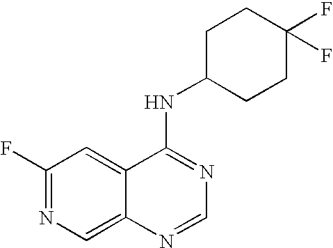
C1(F)=NC=C2C(=C1)C(NC1CCC(F)(F)CC1)=NC=N2
